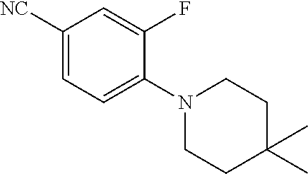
C1([NC])=CC=C(N2CCC(C)(C)CC2)C(F)=C1
